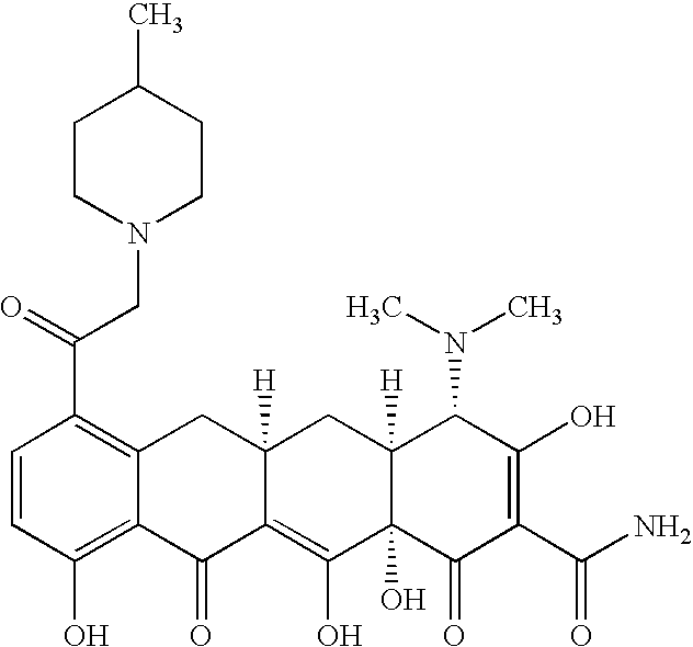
C1=CC(O)=C2C(=C1C(CN1CCC(C)CC1)=O)CC1([H])C(=C(O)C3(O)C([H])(C1)C(N(C)C)C(O)=C(C(N)=O)C3=O)C2=O
